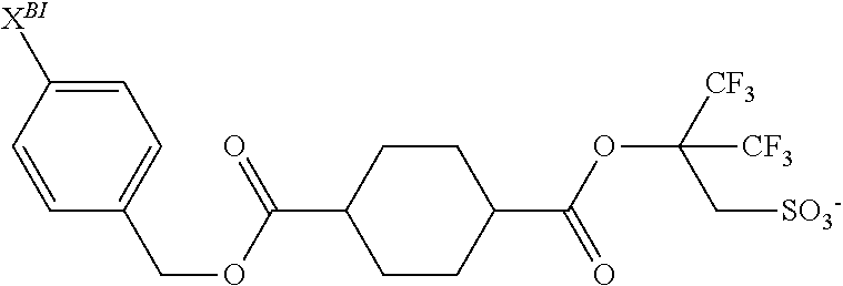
C1=C([XBI])C=CC(COC(=O)C2CCC(C(=O)OC(C[SO3-])([CF3])[CF3])CC2)=C1
